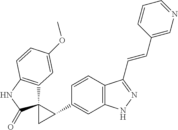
C12(C3=C(NC1=O)C=CC(OC)=C3)CC2C1=CC2=C(C=C1)C(C=CC1=CN=CC=C1)=NN2
